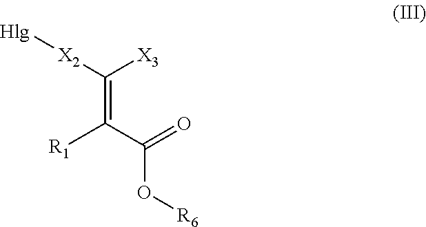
C(=C(C(O[R6])=O)[R1])([X3])[X2][Hlg]
